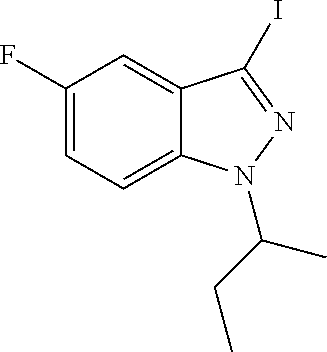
C1(F)=CC=C2C(=C1)C(I)=NN2C(CC)C
